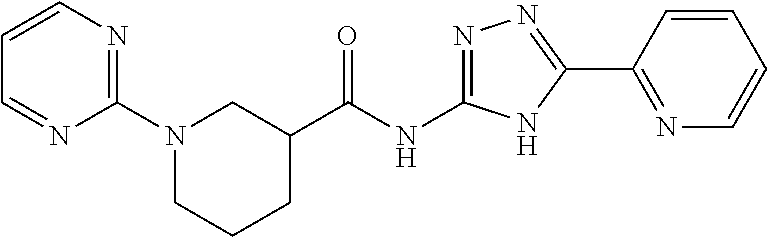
C1(C(NC2=NN=C(C3=NC=CC=C3)N2)=O)CCCN(C2=NC=CC=N2)C1
